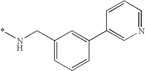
C1(CN*)=CC=CC(C2=CN=CC=C2)=C1
